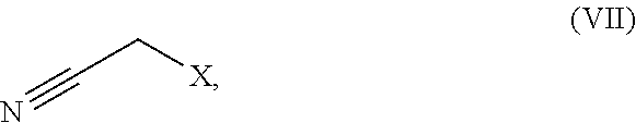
C(C[X])#N
